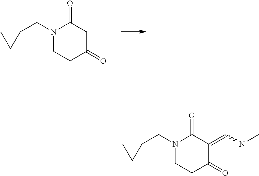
N1(CC2CC2)CCC(=O)CC1=O.N1(CC2CC2)CCC(=O)C(=CN(C)C)C1=O
